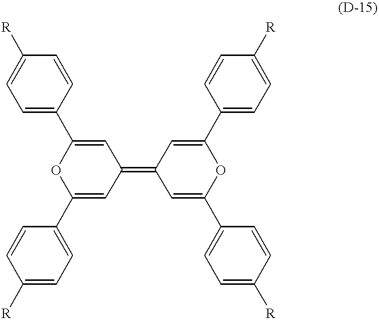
C1=C(C2=CC(=C3C=C(C4=CC=C([R])C=C4)OC(C4=CC=C([R])C=C4)=C3)C=C(C3=CC=C([R])C=C3)O2)C=CC([R])=C1
